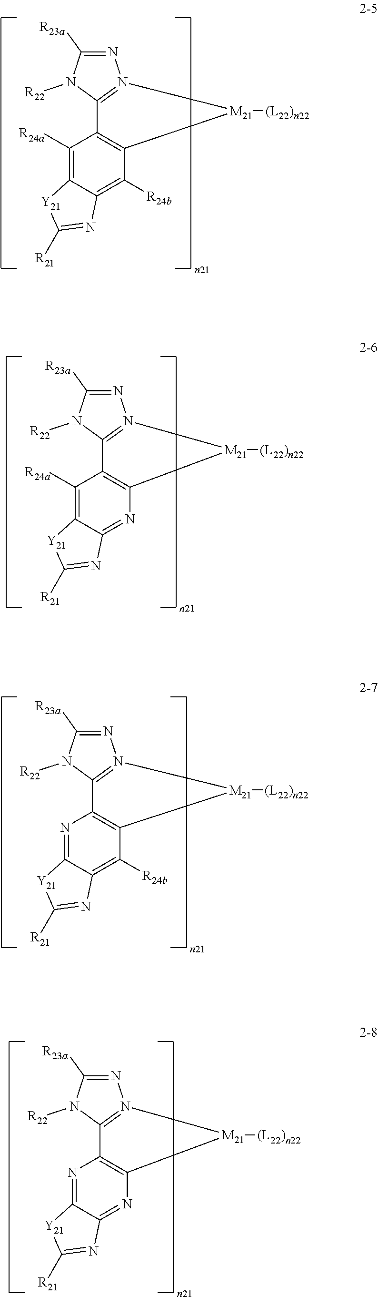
N1=C([R23a])N([R22])C2=N1[M21]([(L22)n22])C1=C2C([R24a])=C2C(=C1[R24b])N=C([R21])[Y21]2.N1=C([R23a])N([R22])C2=N1[M21]([(L22)n22])C1=C2C([R24a])=C2C(=N1)N=C([R21])[Y21]2.N1=C([R23a])N([R22])C2=N1[M21]([(L22)n22])C1=C2N=C2C(=C1[R24b])N=C([R21])[Y21]2.N1=C([R23a])N([R22])C2=N1[M21]([(L22)n22])C1=C2N=C2C(=N1)N=C([R21])[Y21]2
